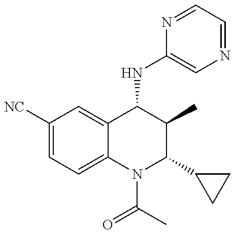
C1([NC])=CC=C2C(=C1)C(NC1=CN=CC=N1)C(C)C(C1CC1)N2C(C)=O
